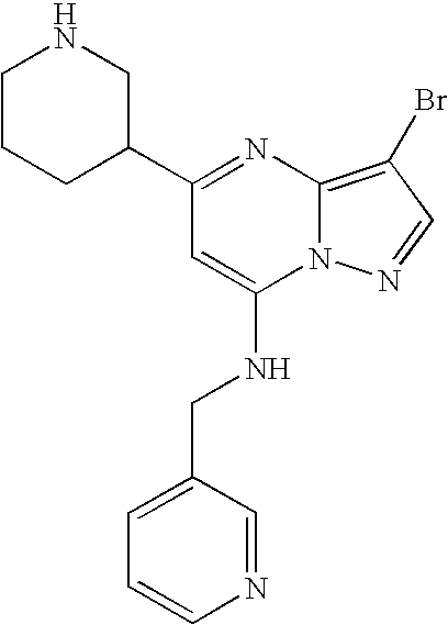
C1(C2CNCCC2)=NC2=C(Br)C=NN2C(NCC2=CC=CN=C2)=C1
